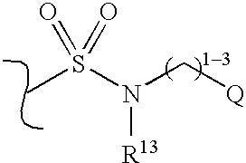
CS(N(C[Q])[R13])(=O)=O
